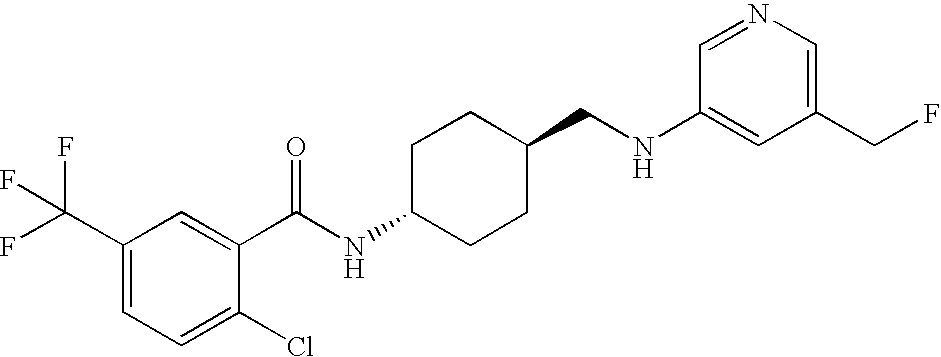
C1(C(F)(F)F)=CC=C(Cl)C(C(NC2CCC(CNC3=CC(CF)=CN=C3)CC2)=O)=C1
